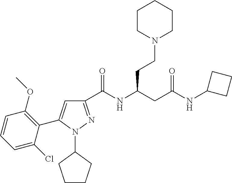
C1(C(NC(CC(NC2CCC2)=O)CCN2CCCCC2)=O)=NN(C2CCCC2)C(C2=C(OC)C=CC=C2Cl)=C1
